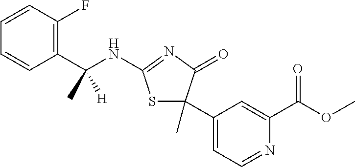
C1=CC(C(NC2=NC(=O)C(C3=CC=NC(C(OC)=O)=C3)(C)S2)(C)[H])=C(F)C=C1
